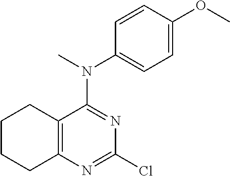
C1CCC2=C(C1)C(N(C)C1=CC=C(OC)C=C1)=NC(Cl)=N2
